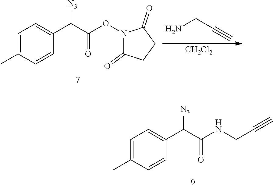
C1=C(C)C=CC(C(C(NCC#C)=O)[N3])=C1.C1=C(C)C=CC(C(C(ON2C(=O)CCC2=O)=O)[N3])=C1.NCC#C.[CH2Cl2]
